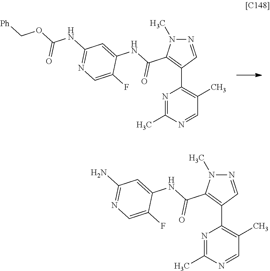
N1=C(C)N=CC(C)=C1C1=C(C(=O)NC2=CC(NC(OC[Ph])=O)=NC=C2F)N(C)N=C1.N1=C(C)N=CC(C)=C1C1=C(C(=O)NC2=CC(N)=NC=C2F)N(C)N=C1
